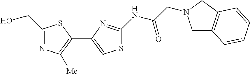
C1(CO)=NC([Me])=C(C2=CSC(NC(CN3CC4=C(C3)C=CC=C4)=O)=N2)S1
